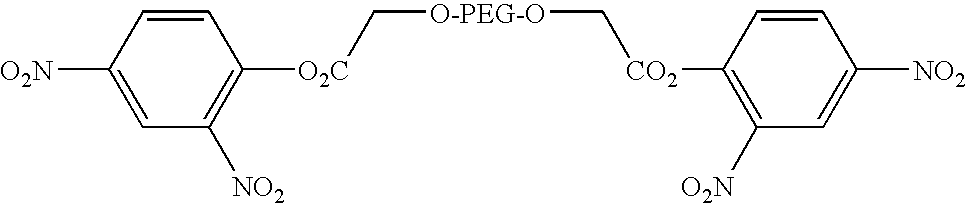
C1=CC([O2N])=CC([NO2])=C1[O2C]C[O-PEG-O]C[CO2]C1=C([O2N])C=C([NO2])C=C1
